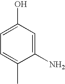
C1=C(O)C=C(N)C(C)=C1
